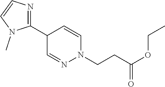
C1(C2C=NN(CCC(OCC)=O)C=C2)=NC=CN1C
